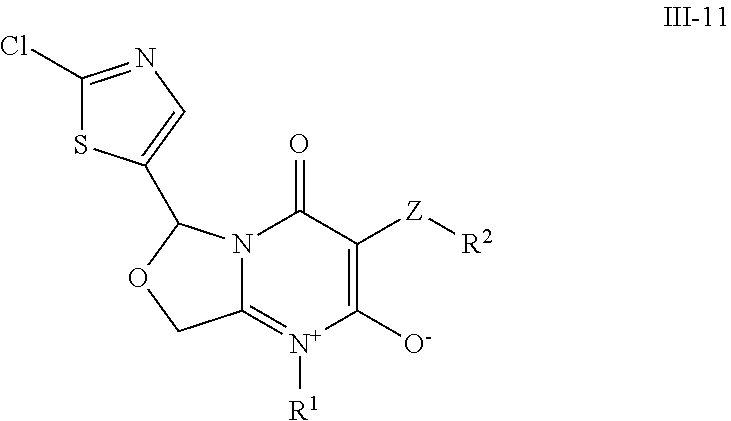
C1(Cl)=NC=C(C2N3C(=[N+]([R1])C([O-])=C([Z][R2])C3=O)CO2)S1
